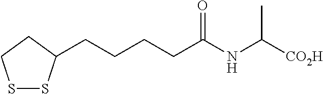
S1SC(CCCCC(NC([CO2H])C)=O)CC1
